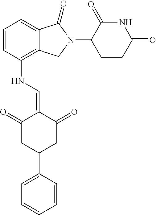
C1(N2CC3=C(NC=C4C(=O)CC(C5=CC=CC=C5)CC4=O)C=CC=C3C2=O)C(=O)NC(=O)CC1
